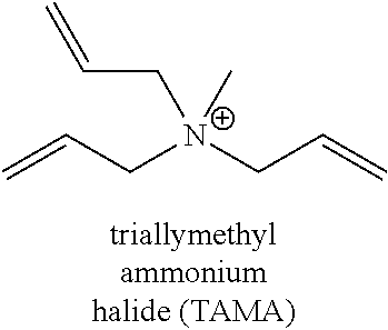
C=CC[N+](CC=C)(CC=C)C
